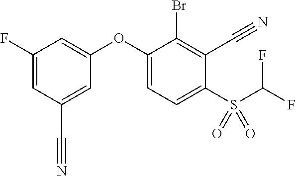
C1(F)=CC(C#N)=CC(OC2=CC=C(S(C(F)F)(=O)=O)C(C#N)=C2Br)=C1
